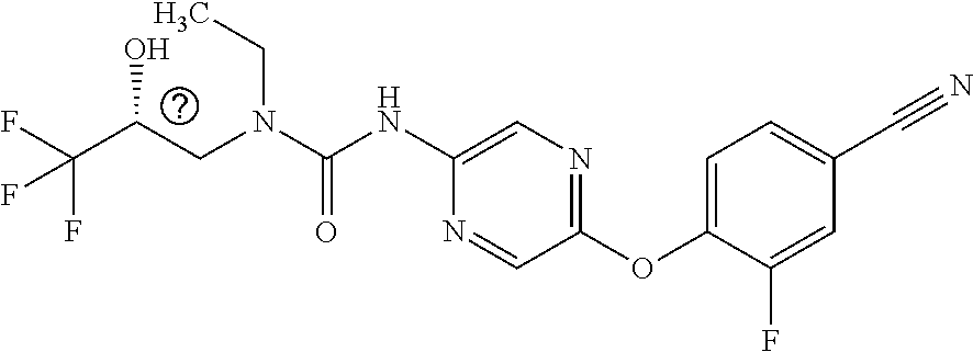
C(O)(CN(CC)C(=O)NC1=CN=C(OC2=CC=C(C#N)C=C2F)C=N1)C(F)(F)F
